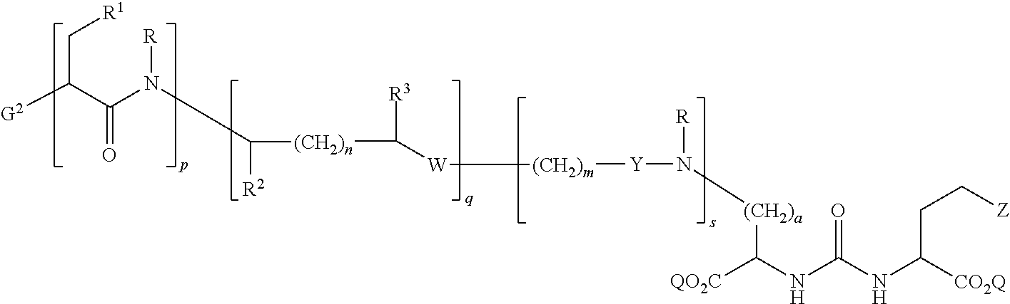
C(CC[Z])([CO2Q])NC(=O)NC([QO2C])[(CH2)a]N([Y][(CH2)m][W]C([(CH2)n]C([R2])N([R])C(C([G2])C[R1])=O)[R3])[R]
